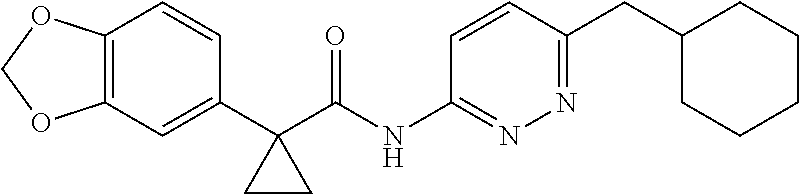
C12=C(C=C(C3(C(=O)NC4=NN=C(CC5CCCCC5)C=C4)CC3)C=C1)OCO2
